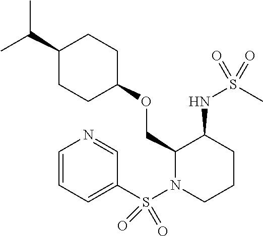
C(C)(C)C1CCC(OCC2N(S(C3=CC=CN=C3)(=O)=O)CCCC2NS(C)(=O)=O)CC1
